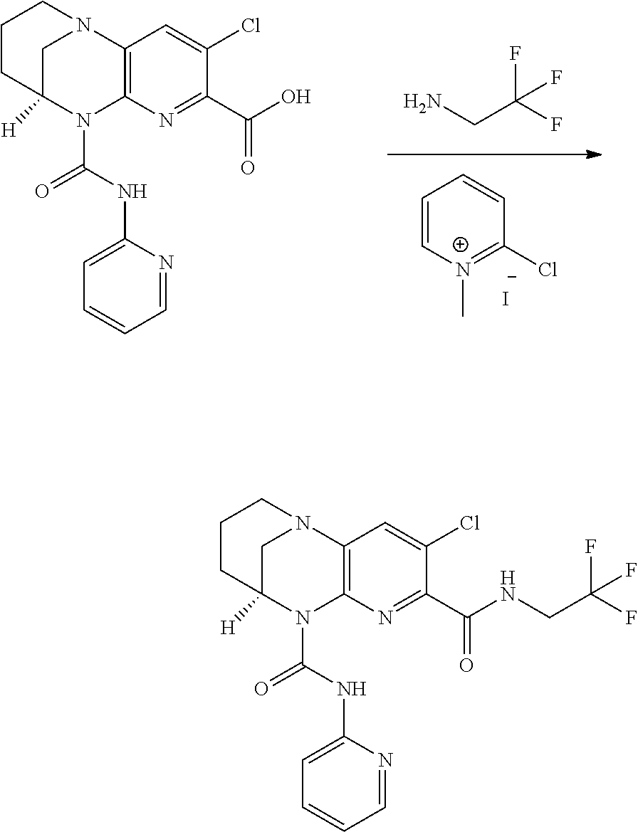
NCC(F)(F)F.C12=C(N=C(C(=O)O)C(Cl)=C1)N(C(=O)NC1=CC=CC=N1)C1([H])CN2CCC1.C1=C[N+](C)=C(Cl)C=C1.[I-].C12=C(N=C(C(=O)NCC(F)(F)F)C(Cl)=C1)N(C(=O)NC1=CC=CC=N1)C1([H])CN2CCC1
